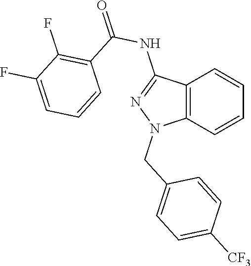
C12=C(C=CC=C1)N(CC1=CC=C([CF3])C=C1)N=C2NC(=O)C1=C(F)C(F)=CC=C1
